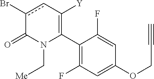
C1(C2=C([Y])cc(Br)C(=O)N2C[Me])=C(F)C=C(OCC#C)C=C1F
